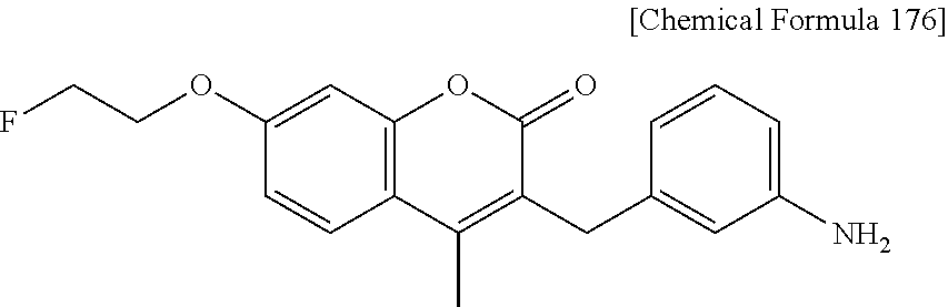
O(C1=CC2=C(C=C1)C(C)=C(CC1=CC(N)=CC=C1)C(=O)O2)CCF
